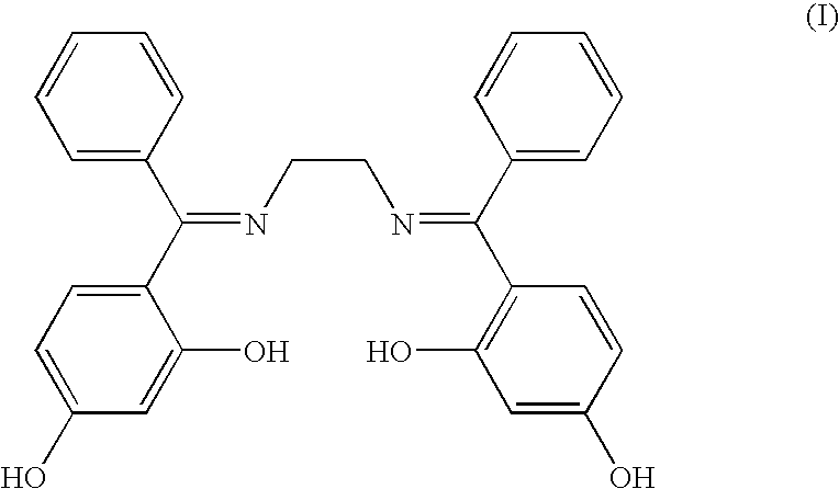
C1=C(C(C2=CC=C(O)C=C2O)=NCCN=C(C2=C(O)C=C(O)C=C2)C2=CC=CC=C2)C=CC=C1
